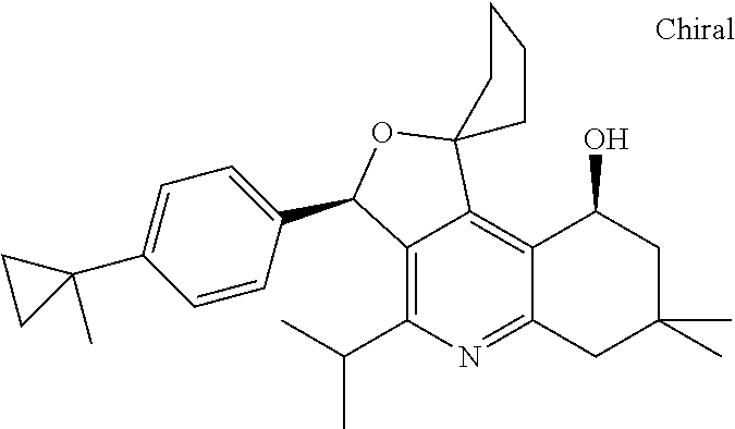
C12=C(C(C)C)N=C3C(=C1C1(OC2C2=CC=C(C4(C)CC4)C=C2)CCCC1)C(O)CC(C)(C)C3
